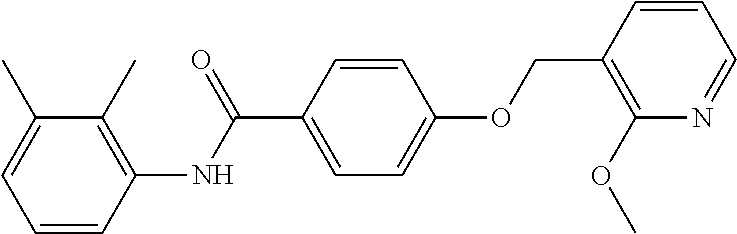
C1=CC(NC(C2=CC=C(OCC3=C(OC)N=CC=C3)C=C2)=O)=C(C)C(C)=C1
